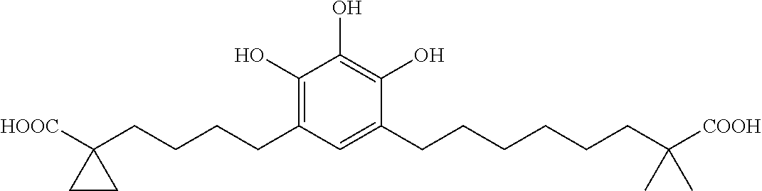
C1(O)=C(CCCCC2([HOOC])CC2)C=C(CCCCCCC([COOH])(C)C)C(O)=C1O
